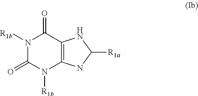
N1([R1b])C(=O)N([R1b])C2=C(C1=O)NC([R1a])N2
